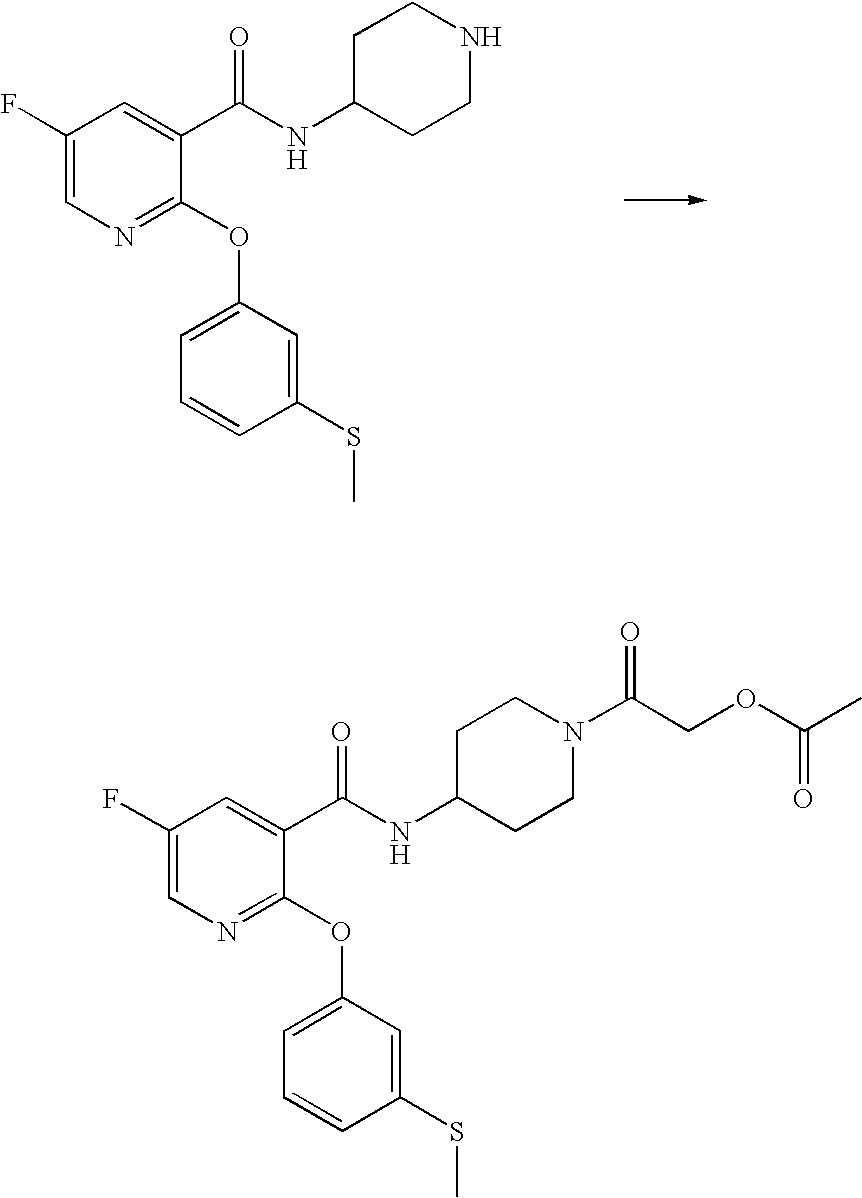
C1(F)=CN=C(OC2=CC=CC(SC)=C2)C(C(NC2CCNCC2)=O)=C1.C1(F)=CN=C(OC2=CC=CC(SC)=C2)C(C(NC2CCN(C(=O)COC(C)=O)CC2)=O)=C1
